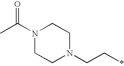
CC(N1CCN(CC*)CC1)=O
